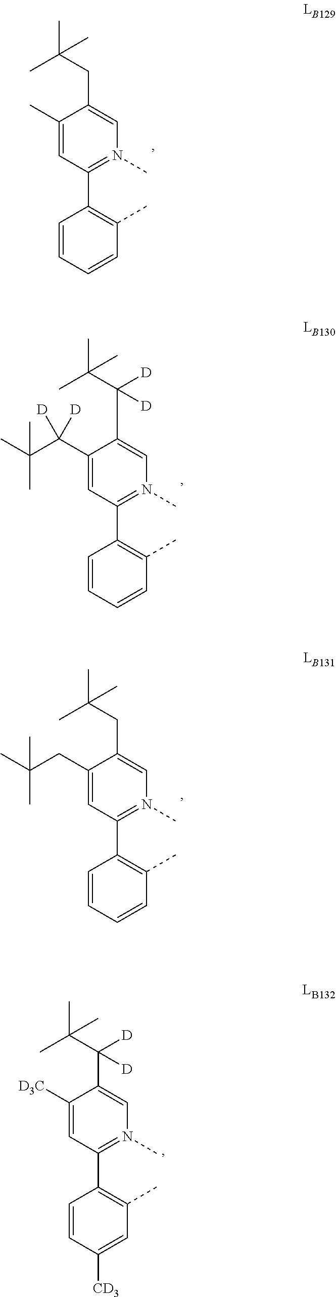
C1(C)=CC(C2=C(C)C=CC=C2)=N(C)C=C1CC(C)(C)C.C1(C(C(C)(C)C)([D])[D])=CC(C2=C(C)C=CC=C2)=N(C)C=C1C(C(C)(C)C)([D])[D].C1(CC(C)(C)C)=CC(C2=C(C)C=CC=C2)=N(C)C=C1CC(C)(C)C.C1([D3C])=CC(C2=C(C)C=C([CD3])C=C2)=N(C)C=C1C(C(C)(C)C)([D])[D]
